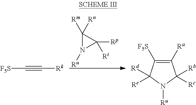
[F5S]C#C[Rk].C1([Ra])=C([F5S])C([Rd])([Re])N([Ru])C1([Rb])[Rc].C1([Rm])([Rn])N([Ru])C1([Rp])[Rt]
